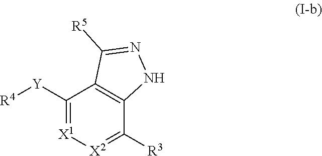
C1([Y][R4])=[X1][X2]=C([R3])C2=C1C([R5])=NN2
